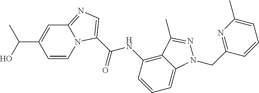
C(C1=CC2=NC=C(C(=O)NC3=C4C(=CC=C3)N(CC3=NC(C)=CC=C3)N=C4C)N2C=C1)(O)C
